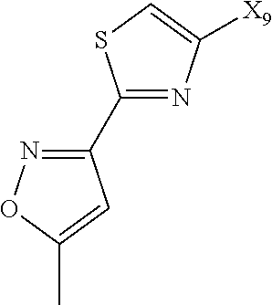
C1(C2=NC([X9])=CS2)=NOC(C)=C1
